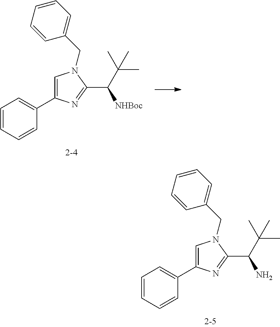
C1=CC=CC(C2=CN(CC3=CC=CC=C3)C(C(N)C(C)(C)C)=N2)=C1.C1=CC=CC(C2=CN(CC3=CC=CC=C3)C(C([NHBoc])C(C)(C)C)=N2)=C1
